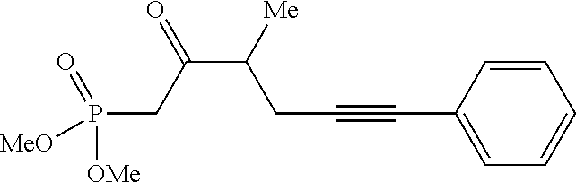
C(C(CC#CC1=CC=CC=C1)[Me])(CP([OMe])(=O)[MeO])=O
